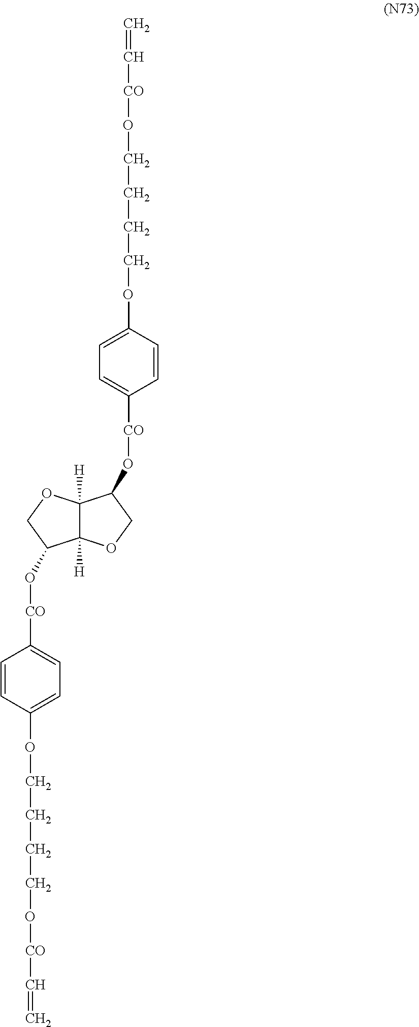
C=C[CO]OCCCCOC1=CC=C([CO]OC2C3([H])C([H])(OC2)C(O[CO]C2=CC=C(OCCCCO[CO]C=C)C=C2)CO3)C=C1
